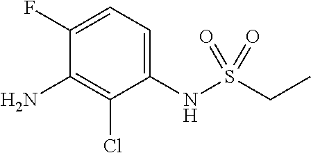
C1(F)=CC=C(NS(CC)(=O)=O)C(Cl)=C1N
